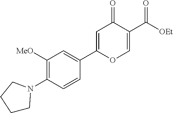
C1([MeO])=C(N2CCCC2)C=CC(C2=CC(=O)C(C([OEt])=O)=CO2)=C1
